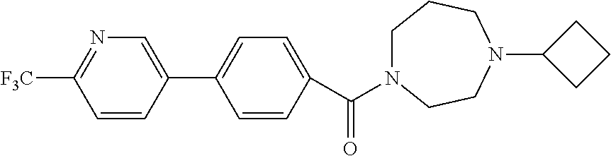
C1N(C(C2=CC=C(C3=CN=C([F3C])C=C3)C=C2)=O)CCN(C2CCC2)CC1
